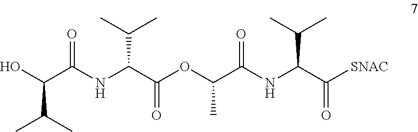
O(C(C(NC(C([SNAC])=O)C(C)C)=O)C)C(C(NC(C(O)C(C)C)=O)C(C)C)=O
